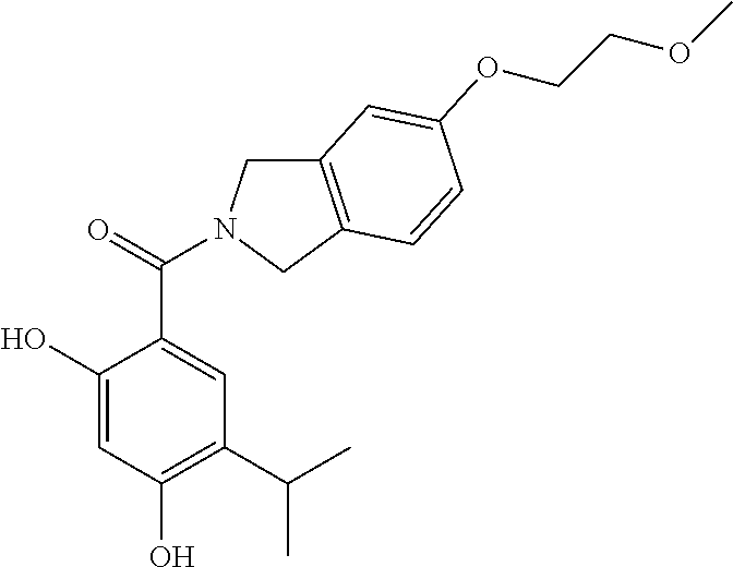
C1(O)=CC(O)=C(C(C)C)C=C1C(=O)N1CC2=C(C1)C=CC(OCCOC)=C2
